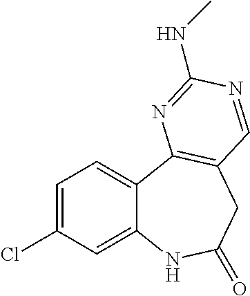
C1=C(Cl)C=C2C(=C1)C1=C(CC(=O)N2)C=NC(NC)=N1
